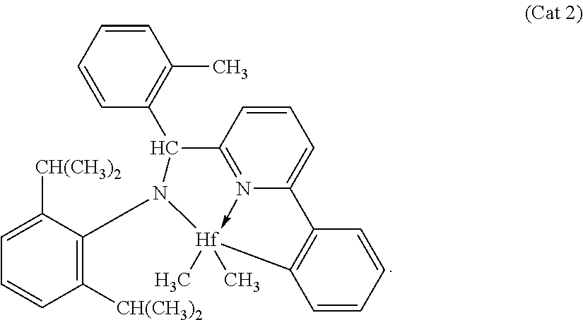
C1([CH(CH3)2])=C(N2C(C3=C(C)C=CC=C3)C3=N4->[Hf]2(C)(C)C2=C(C4=CC=C3)C=CC=C2)C([CH(CH3)2])=CC=C1
